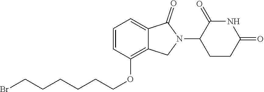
C1=CC(OCCCCCCBr)=C2C(=C1)C(=O)N(C1C(=O)NC(=O)CC1)C2
